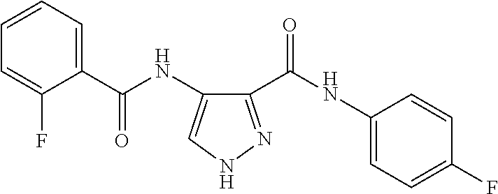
C1(C(NC2=CC=C(F)C=C2)=O)=NNC=C1NC(C1=CC=CC=C1F)=O
